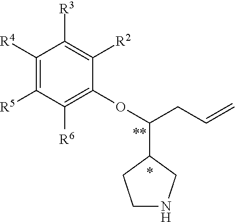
C1([R4])=C([R5])C([R6])=C(OC(C2CCNC2)CC=C)C([R2])=C1[R3]
